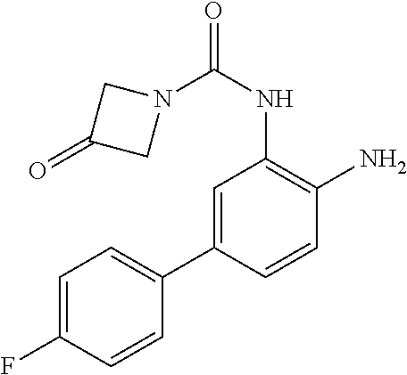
C1=C(C2=CC=C(F)C=C2)C=CC(N)=C1NC(=O)N1CC(=O)C1
